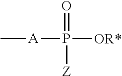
C[A]P([OR*])(=O)[Z]
